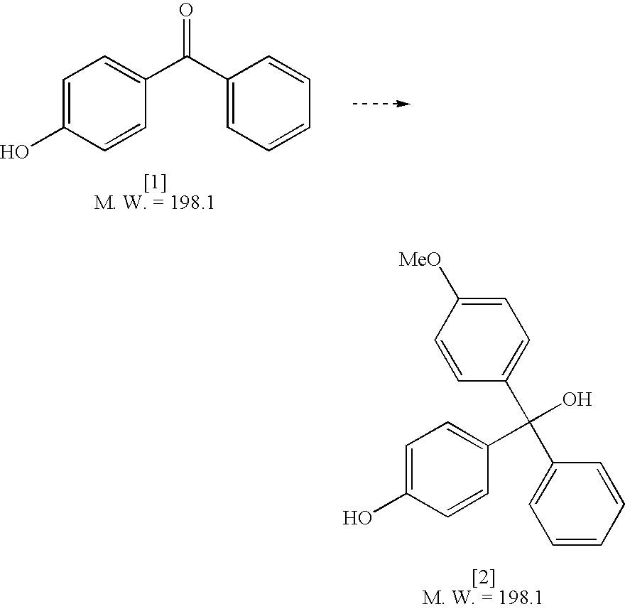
C1=C(O)C=CC(C(O)(C2=CC=C([MeO])C=C2)C2=CC=CC=C2)=C1.C1=C(O)C=CC(C(C2=CC=CC=C2)=O)=C1
